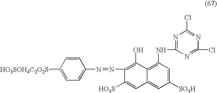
[HO3SOH4C2O2S]C1=CC=C(N=NC2=C(O)C3=C(NC4=NC(Cl)=NC(Cl)=N4)C=C([SO3H])C=C3C=C2[HO3S])C=C1
